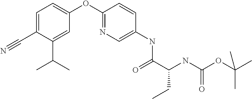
C1=C(C#N)C(C(C)C)=CC(OC2=NC=C(NC(C(NC(OC(C)(C)C)=O)CC)=O)C=C2)=C1
